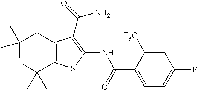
C1(C)(C)OC(C)(C)C2=C(C1)C(C(N)=O)=C(NC(C1=CC=C(F)C=C1[F3C])=O)S2
